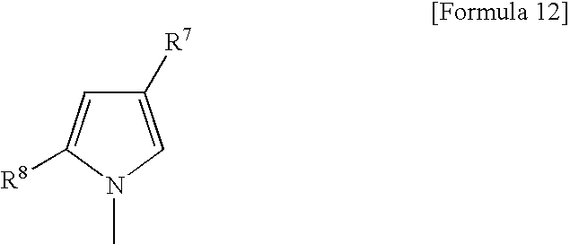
C1([R7])=CN(C)C([R8])=C1
